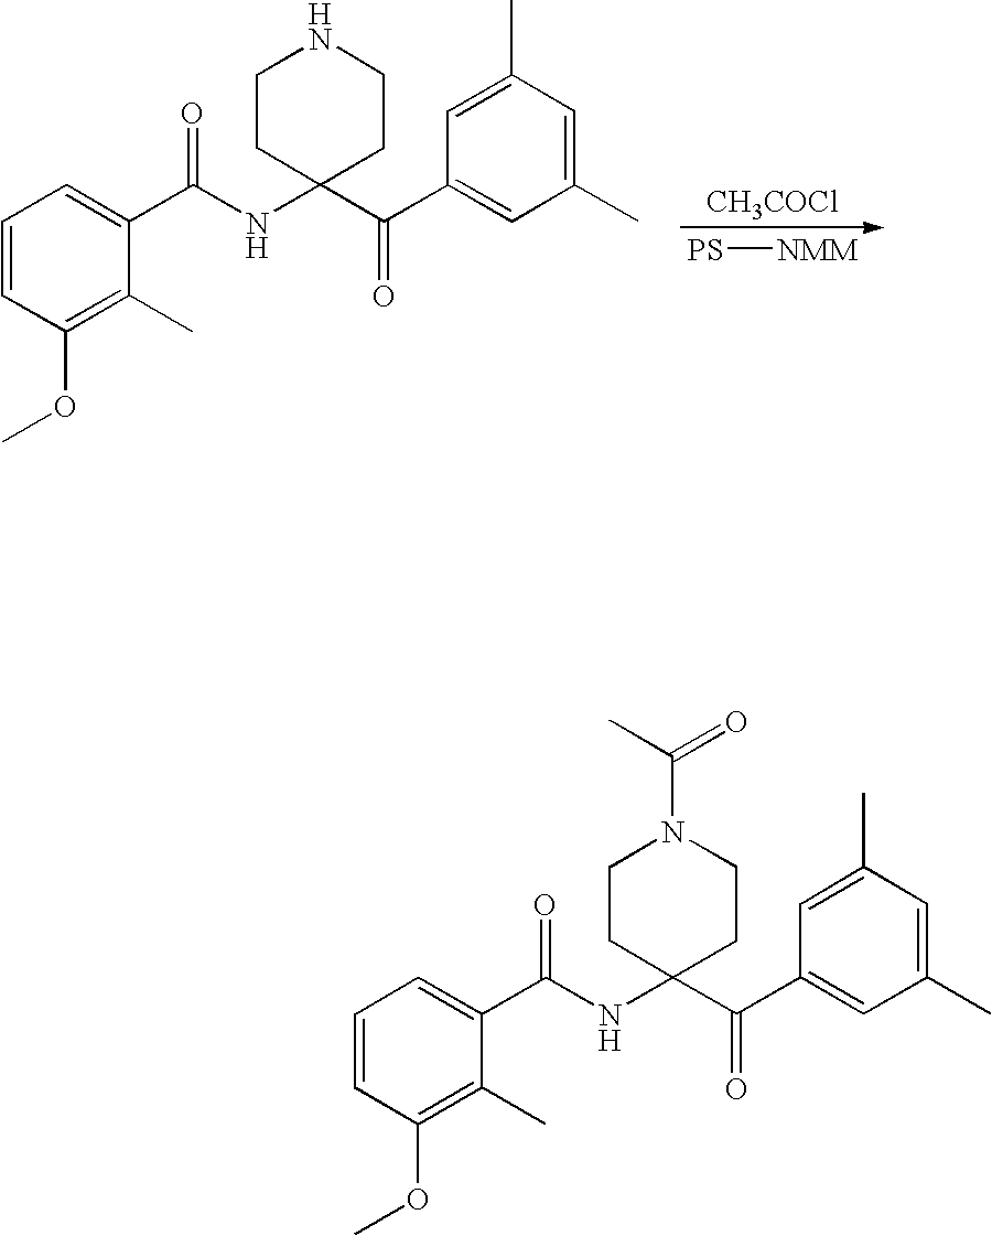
C1=CC(OC)=C(C)C(C(NC2(C(C3=CC(C)=CC(C)=C3)=O)CCNCC2)=O)=C1.[CH3COCl].[PS][NMM].C1=CC(OC)=C(C)C(C(NC2(C(C3=CC(C)=CC(C)=C3)=O)CCN(C(C)=O)CC2)=O)=C1
